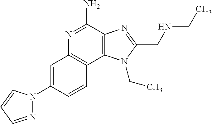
C1=C(N2N=CC=C2)C=CC2=C1N=C(N)C1=C2N(CC)C(CNCC)=N1
